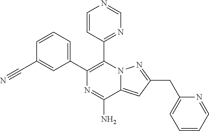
C1(C2=C(C3=NC=NC=C3)N3C(=CC(CC4=CC=CC=N4)=N3)C(N)=N2)=CC=CC(C#N)=C1
